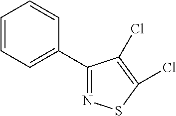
C1=CC=C(C2=NSC(Cl)=C2Cl)C=C1
